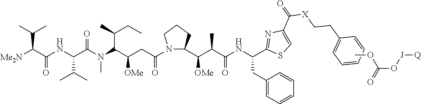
[Me2N]C(C(NC(C(N(C(C(CC(=O)N1CCCC1C(C(C(NC(CC1=CC=CC=C1)C1=NC(C(=O)[X]CCC2=CC=CC=C2)=CS1)=O)C)[OMe])[OMe])C(C)CC)C)=O)C(C)C)=O)C(C)C.COC(O[J][Q])=O
